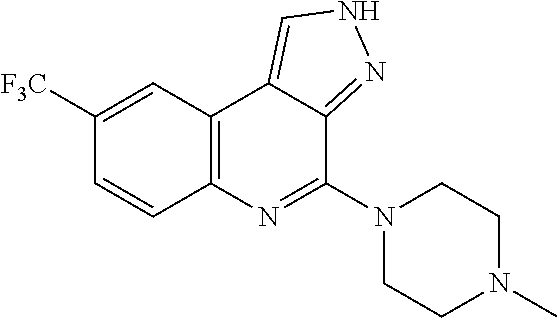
C12=C(C=C([F3C])C=C1)C1=CNN=C1C(N1CCN(C)CC1)=N2
